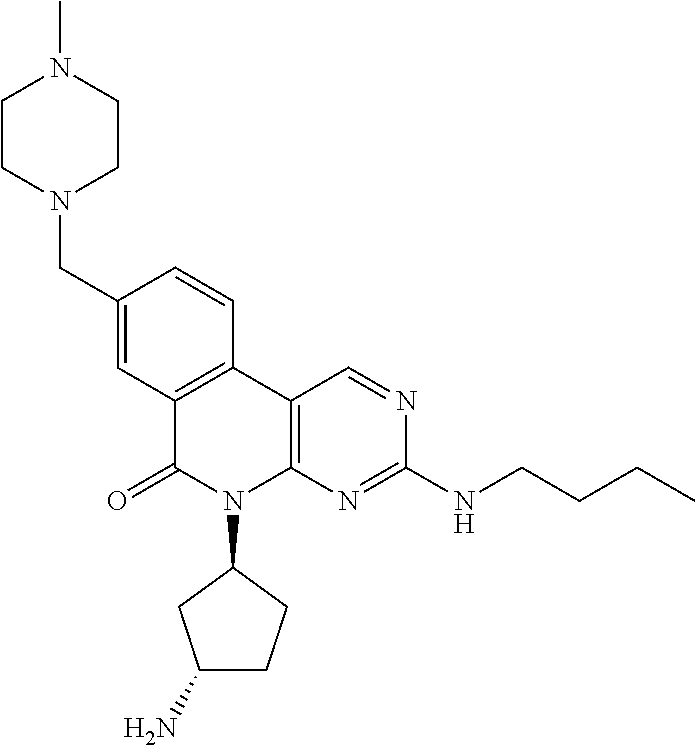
C1(CN2CCN(C)CC2)=CC2=C(C=C1)C1=C(N(C3CC(N)CC3)C2=O)N=C(NCCCC)N=C1
